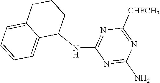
C1(NC2=NC([CHFCH3])=NC(N)=N2)CCCC2=CC=CC=C12
